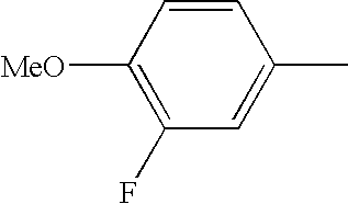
C1([MeO])=C(F)C=C(C)C=C1
